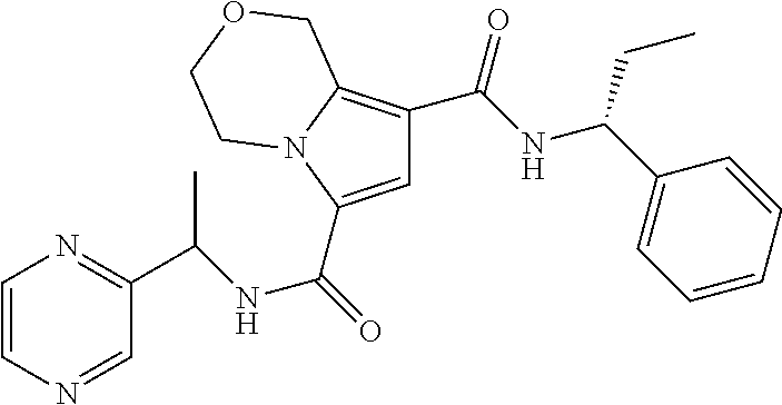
C1=C(C(=O)NC(C2=NC=CN=C2)C)N2C(=C1C(NC(C1=CC=CC=C1)CC)=O)COCC2
